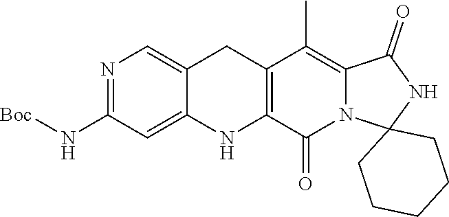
N1=C(N[Boc])C=C2C(=C1)CC1=C(N2)C(=O)N2C(=C1C)C(=O)NC21CCCCC1
